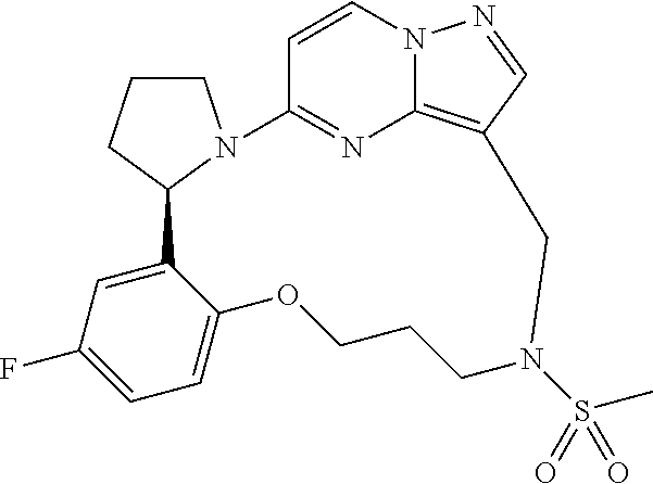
C1CCC2N1C1=NC3=C(C=NN3C=C1)CN(S(=O)(C)=O)CCCOC1=CC=C(F)C=C21
